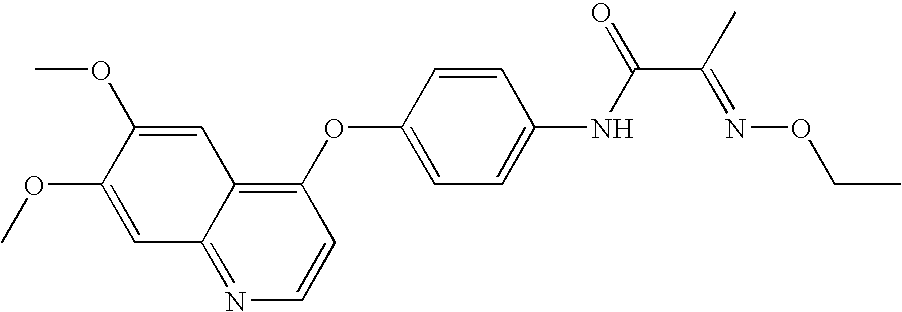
C1(OC2=CC=C(NC(=O)C(C)=NOCC)C=C2)=C2C(=NC=C1)C=C(OC)C(OC)=C2
